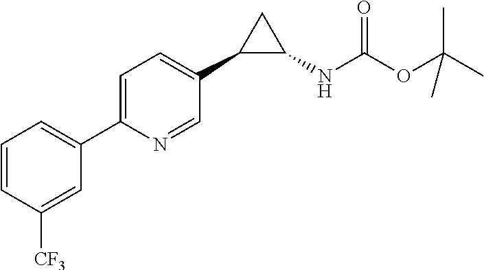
C1=CC([CF3])=CC(C2=CC=C(C3C(NC(OC(C)(C)C)=O)C3)C=N2)=C1
